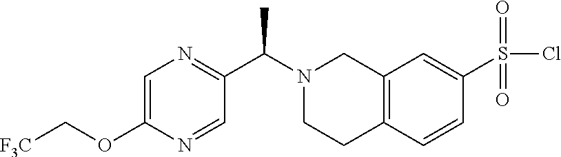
C1=C(OC[F3C])N=CC(C(N2CCC3=C(C2)C=C(S(Cl)(=O)=O)C=C3)C)=N1
